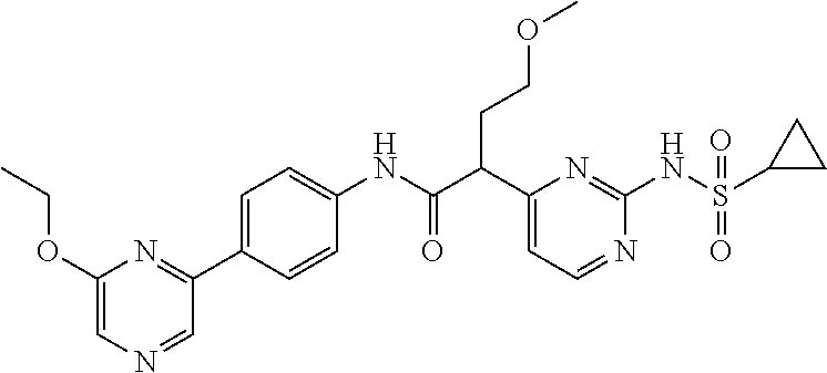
C1(C(C(NC2=CC=C(C3=NC(OCC)=CN=C3)C=C2)=O)CCOC)=CC=NC(NS(C2CC2)(=O)=O)=N1
